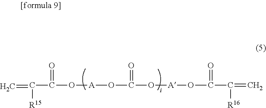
C=C(C(O[A]OC(O[A]OC(C(=C)[R16])=O)=O)=O)[R15]
